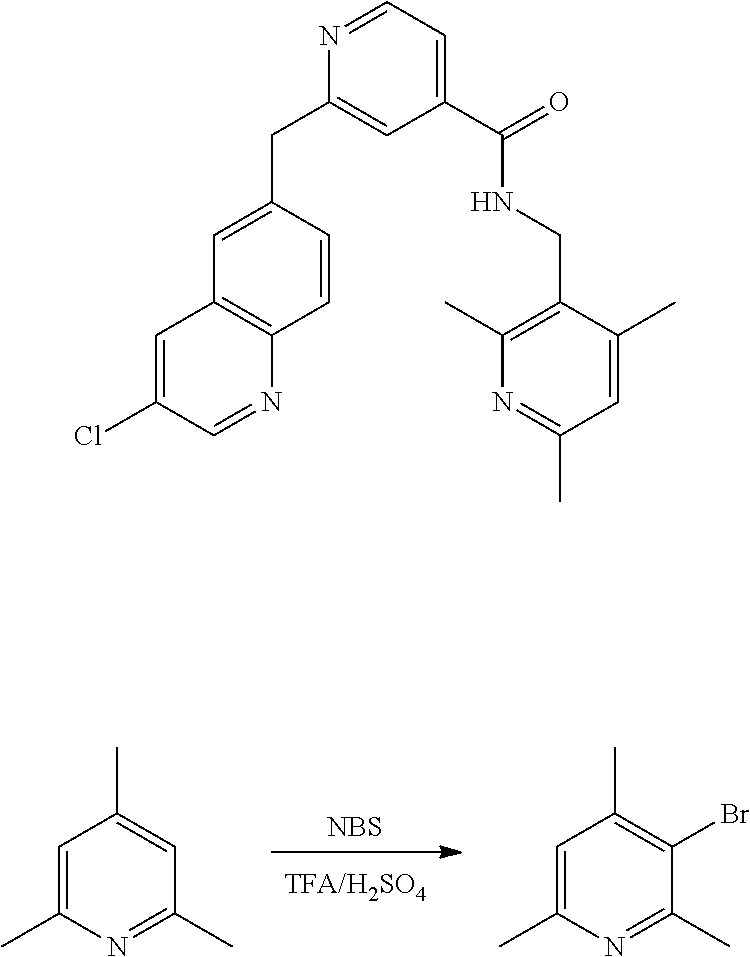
[NBS].C1=C(C)N=C(C)C=C1C.C1=C(C)N=C(C)C(Br)=C1C.C1(CNC(C2=CC=NC(CC3=CC4=C(N=CC(Cl)=C4)C=C3)=C2)=O)=C(C)N=C(C)C=C1C
